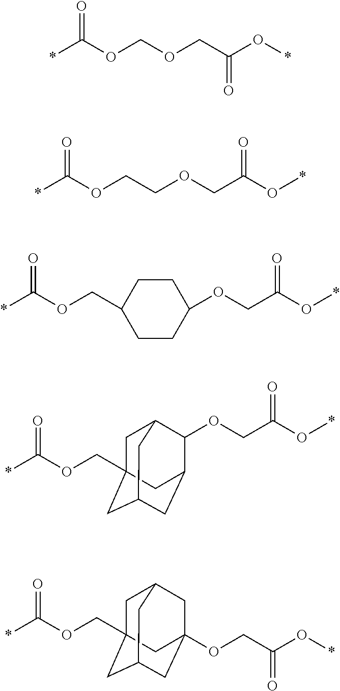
*C(OCOCC(O*)=O)=O.*C(OCCOCC(O*)=O)=O.*C(OCC1CCC(OCC(O*)=O)CC1)=O.*C(OCC12CC3C(OCC(O*)=O)C(CC(C1)C3)C2)=O.*C(OCC12CC3CC(OCC(O*)=O)(CC(C1)C3)C2)=O
